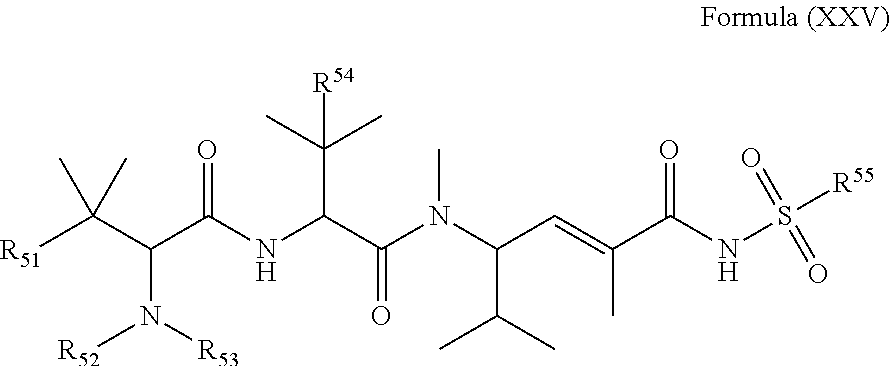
[R51]C(C)(C)C(C(NC(C(N(C(C=C(C(NS([R55])(=O)=O)=O)C)C(C)C)C)=O)C(C)(C)[R54])=O)N([R53])[R52]
